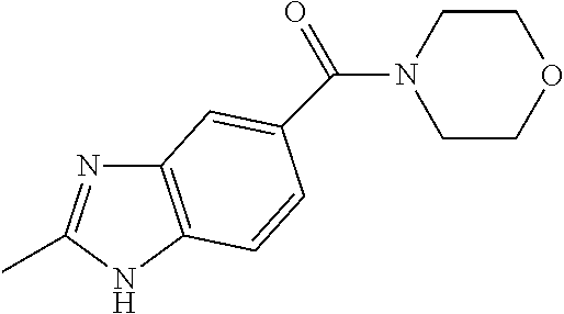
C12=C(NC(C)=N1)C=CC(C(N1CCOCC1)=O)=C2
